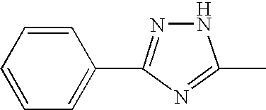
C1=CC=CC(C2=NNC(C)=N2)=C1
